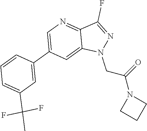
C1(C2=CN=C3C(=C2)N(CC(N2CCC2)=O)N=C3F)=CC(C(C)(F)F)=CC=C1
